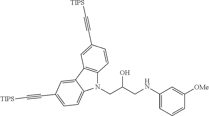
N1(CC(CNC2=CC=CC([OMe])=C2)O)C2=C(C3=CC(C#C[TIPS])=CC=C13)C=C(C#C[TIPS])C=C2
